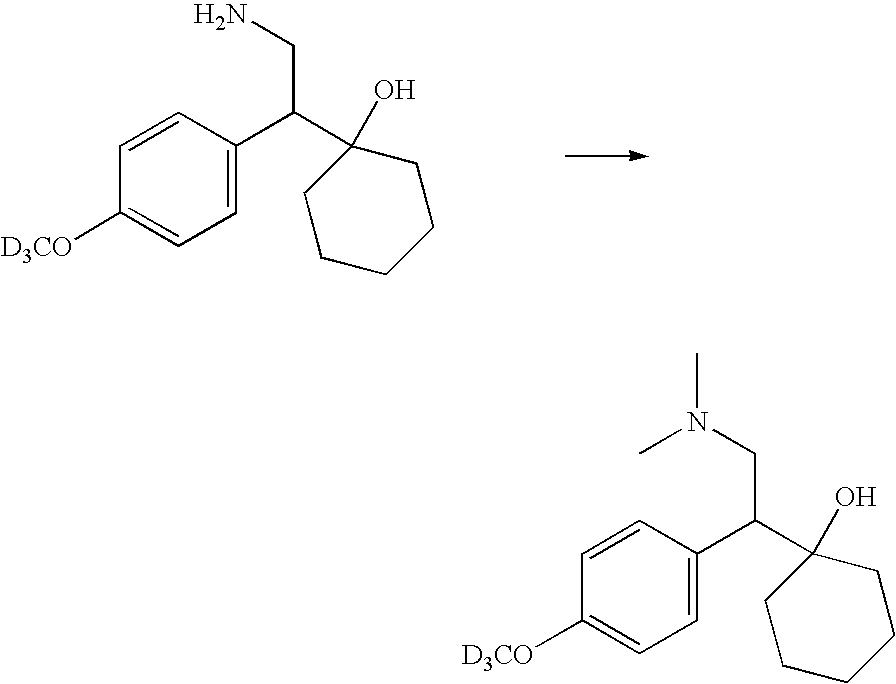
C1=CC(C(C2(O)CCCCC2)CN(C)C)=CC=C1[D3CO].C1=CC(C(C2(O)CCCCC2)CN)=CC=C1[D3CO]
